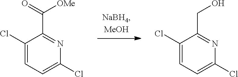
C1(Cl)=CC=C(Cl)N=C1C(=O)[OMe].C1(Cl)=CC=C(Cl)N=C1CO
